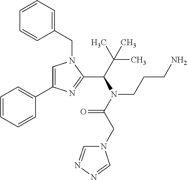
C1=C(C2=CC=CC=C2)N=C(C(C(C)(C)C)N(C(CN2C=NN=C2)=O)CCCN)N1CC1=CC=CC=C1
